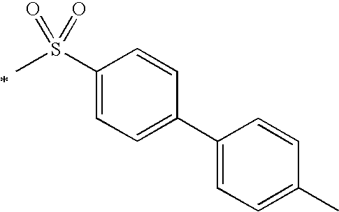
C1(S(=O)(=O)C)=CC=C(C2=CC=C(C)C=C2)C=C1
